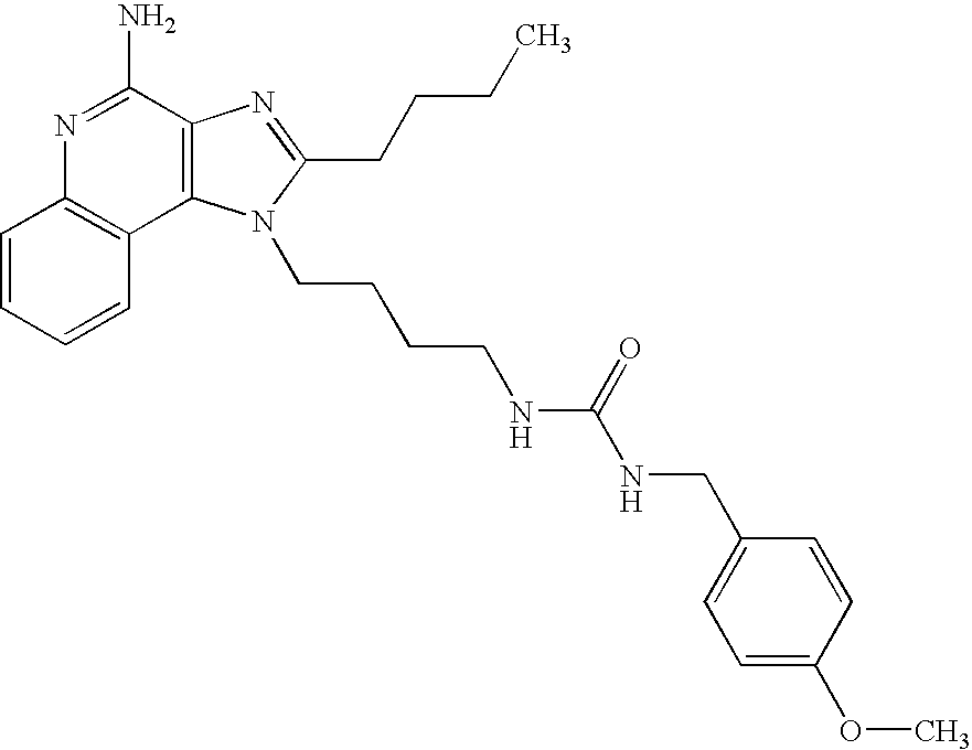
C1=CC=CC2=C1N=C(N)C1=C2N(CCCCNC(NCC2=CC=C(OC)C=C2)=O)C(CCCC)=N1
